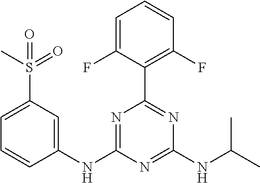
C1=C(F)C(C2=NC(NC(C)C)=NC(NC3=CC(S(C)(=O)=O)=CC=C3)=N2)=C(F)C=C1
